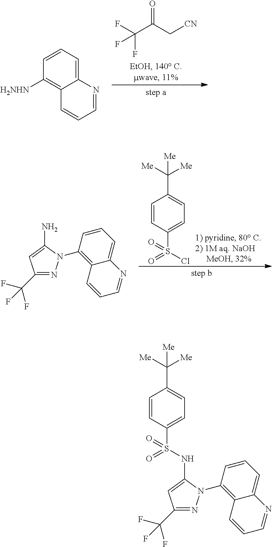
O=C(C[CN])C(F)(F)F.C12=CC=CC([H2NHN])=C1C=CC=N2.C1=CC(S(Cl)(=O)=O)=CC=C1C([Me])([Me])[Me].C1(C(F)(F)F)=NN(C2=C3C(=CC=C2)N=CC=C3)C(N)=C1.C1(C(F)(F)F)=NN(C2=C3C(=CC=C2)N=CC=C3)C(NS(C2=CC=C(C([Me])([Me])[Me])C=C2)(=O)=O)=C1
